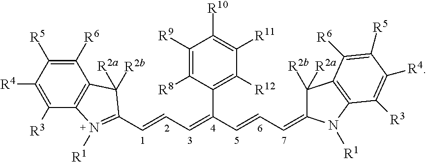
C1([R3])=C([R4])C([R5])=C([R6])C2=C1N([R1])=C(C=CC=C(C1=C([R12])C([R11])=C([R10])C([R9])=C1[R8])C=CC=C1N([R1])C3=C(C([R6])=C([R5])C([R4])=C3[R3])C1([R2b])[R2a])C2([R2a])[R2b]
